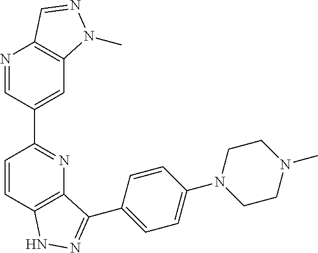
C1=CC2=C(N=C1C1=CC3=C(N=C1)C=NN3C)C(C1=CC=C(N3CCN(C)CC3)C=C1)=NN2
